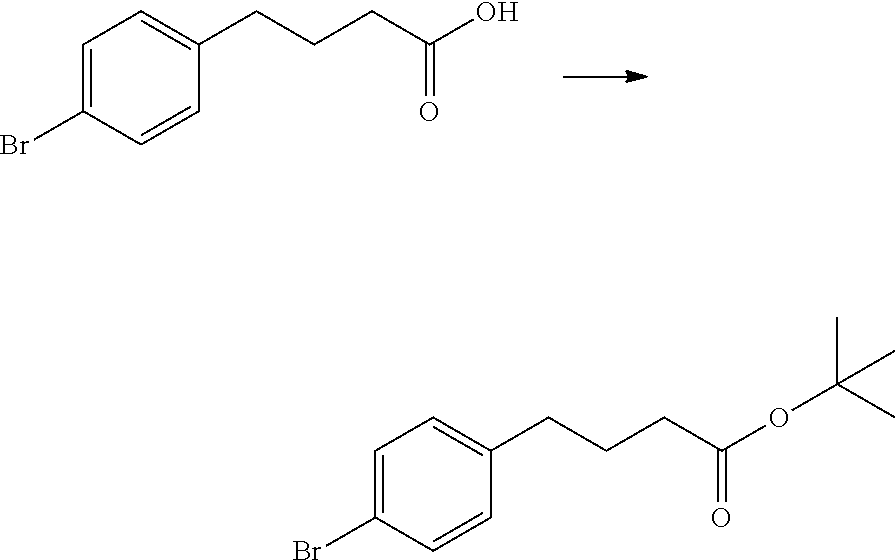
C1=C(Br)C=CC(CCCC(O)=O)=C1.C1=C(Br)C=CC(CCCC(OC(C)(C)C)=O)=C1
